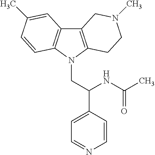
C12=C(N(CC(C3=CC=NC=C3)NC(C)=O)C3=C1C=C(C)C=C3)CCN(C)C2
